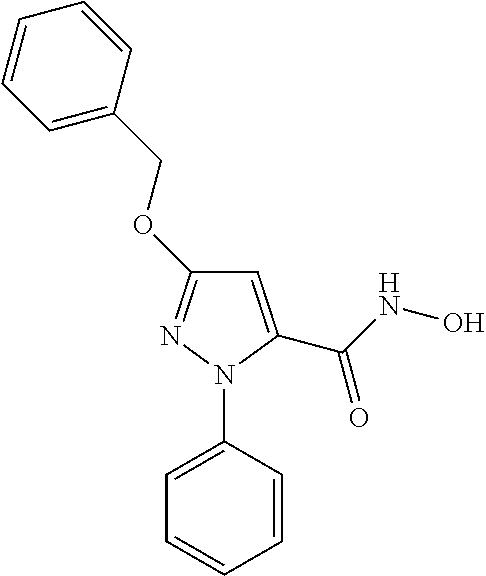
C1=C(C(NO)=O)N(C2=CC=CC=C2)N=C1OCC1=CC=CC=C1
